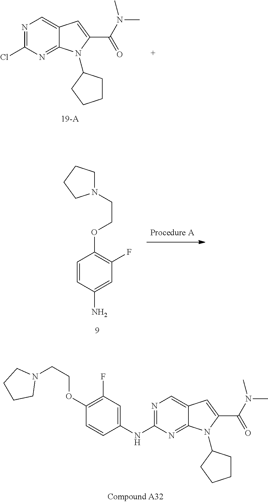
N1=C(Cl)N=C2C(=C1)C=C(C(N(C)C)=O)N2C1CCCC1.C1=C(NC2=NC=C3C(=N2)N(C2CCCC2)C(C(N(C)C)=O)=C3)C=CC(OCCN2CCCC2)=C1F.C1=C(N)C=CC(OCCN2CCCC2)=C1F
